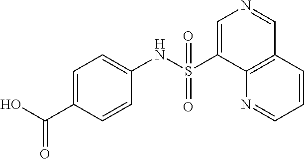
OC(C1=CC=C(NS(C2=CN=CC3=C2N=CC=C3)(=O)=O)C=C1)=O
